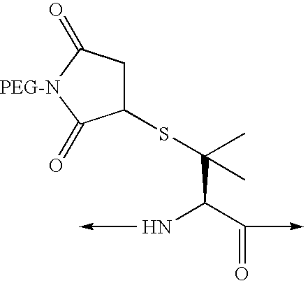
C1(SC(C(C=O)N)(C)C)CC(=O)[PEG-N]C1=O
